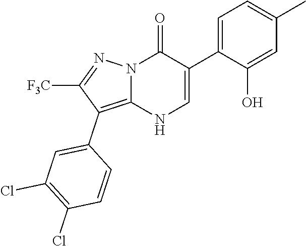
O=C1N2C(=C(C3=CC(Cl)=C(Cl)C=C3)C([F3C])=N2)NC=C1C1=CC=C(C)C=C1O
